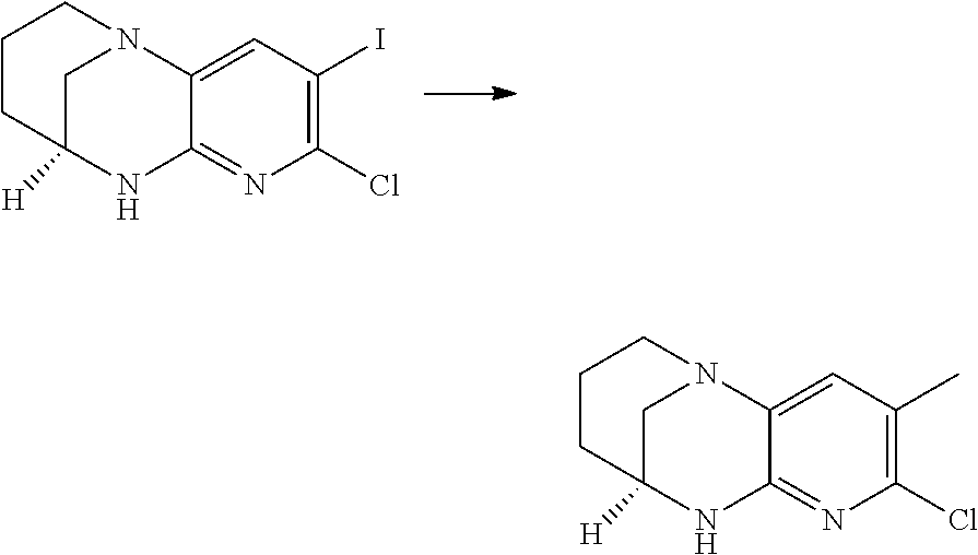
C1C2([H])NC3=NC(Cl)=C(I)C=C3N1CCC2.C1C2([H])NC3=NC(Cl)=C(C)C=C3N1CCC2
